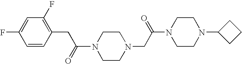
N1(C(=O)CC2=C(F)C=C(F)C=C2)CCN(CC(N2CCN(C3CCC3)CC2)=O)CC1
